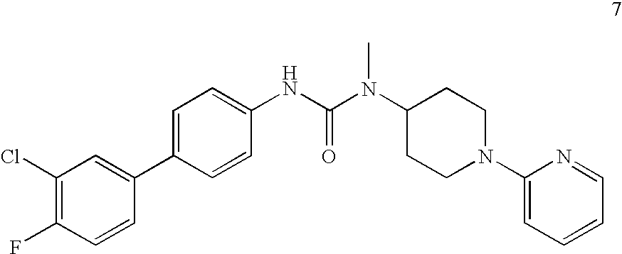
C1(Cl)=C(F)C=CC(C2=CC=C(NC(=O)N(C3CCN(C4=CC=CC=N4)CC3)C)C=C2)=C1
